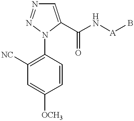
C1=C(C(N[A]B)=O)N(C2=C([NC])C=C([OCH3])C=C2)N=N1
